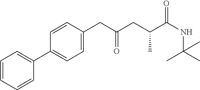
C1=CC=CC(C2=CC=C(CC(CC(C(NC(C)(C)C)=O)C)=O)C=C2)=C1
